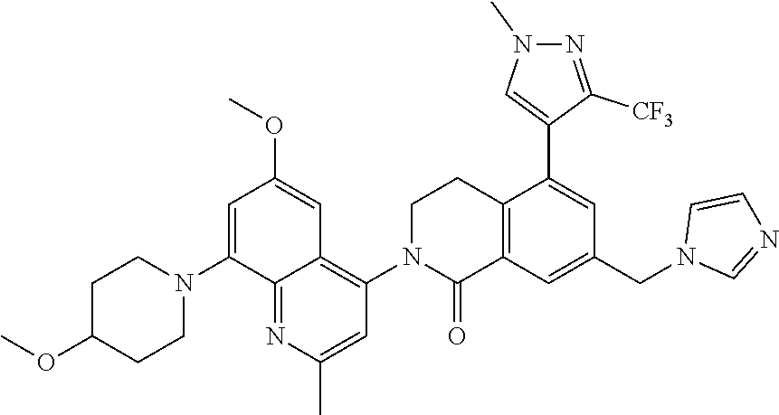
N1(C2=CC(OC)=CC3=C(N4C(=O)C5=C(CC4)C(C4=CN(C)N=C4[CF3])=CC(CN4C=NC=C4)=C5)C=C(C)N=C23)CCC(OC)CC1
